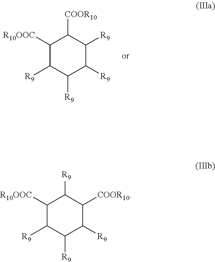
C1([R10OOC])C([R9])C([R9])C([R9])C([R9])C1[COOR10].C1([R10OOC])C([R9])C([R9])C([R9])C([COOR10])C1[R9]
